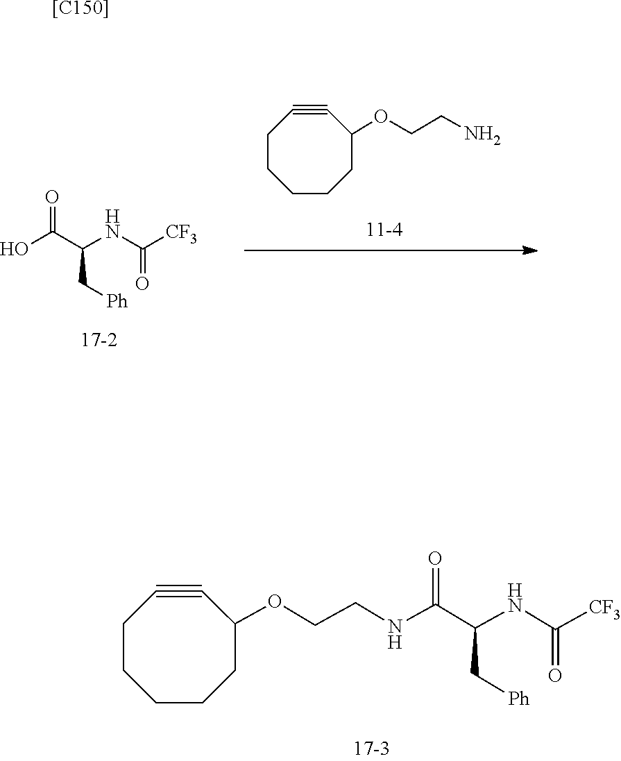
C(C(C[Ph])NC([CF3])=O)(O)=O.C(COC1C#CCCCCC1)N.N(C(=O)[CF3])C(C(NCCOC1C#CCCCCC1)=O)C[Ph].[[C150]]
